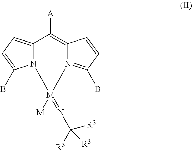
C12=CC=C(B)N1[M]([M])(=NC([R3])([R3])[R3])N1=C(B)C=CC1=C2[A]
